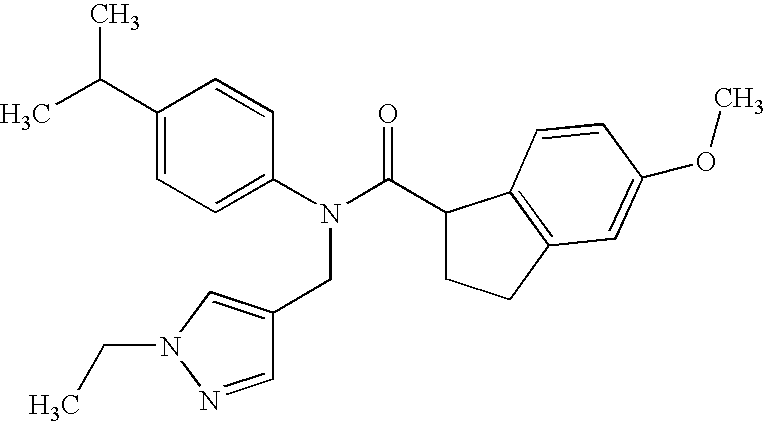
C1=C(C(C)C)C=CC(N(C(C2CCC3=C2C=CC(OC)=C3)=O)CC2=CN(CC)N=C2)=C1
